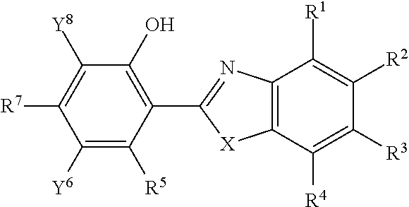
C1([R7])=C([Y8])C(O)=C(C2=NC3=C(C([R4])=C([R3])C([R2])=C3[R1])[X]2)C([R5])=C1[Y6]
